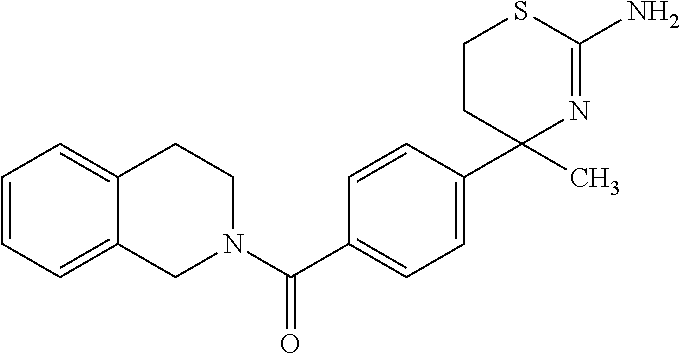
C12=CC=CC=C1CN(C(C1=CC=C(C3(C)N=C(N)SCC3)C=C1)=O)CC2
